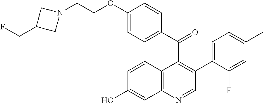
C1(OCCN2CC(CF)C2)=CC=C(C(C2=C(C3=CC=C(C)C=C3F)C=NC3=C2C=CC(O)=C3)=O)C=C1
